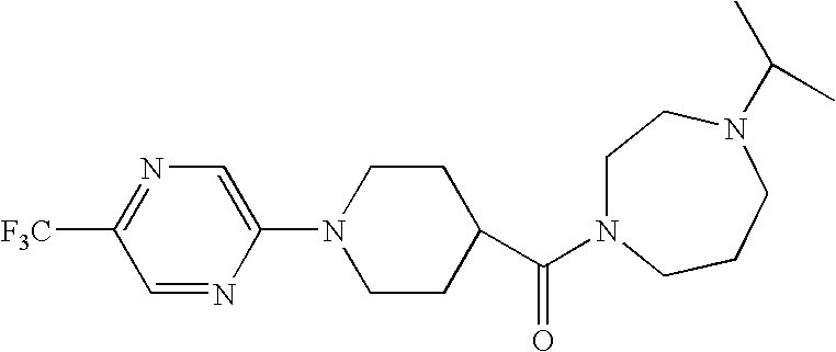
N1=C([F3C])C=NC(N2CCC(C(=O)N3CCN(C(C)C)CCC3)CC2)=C1
